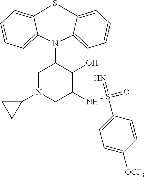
S1C2=CC=CC=C2N(C2CN(C3CC3)CC(NS(=O)(=N)C3=CC=C([OCF3])C=C3)C2O)C2=CC=CC=C12
